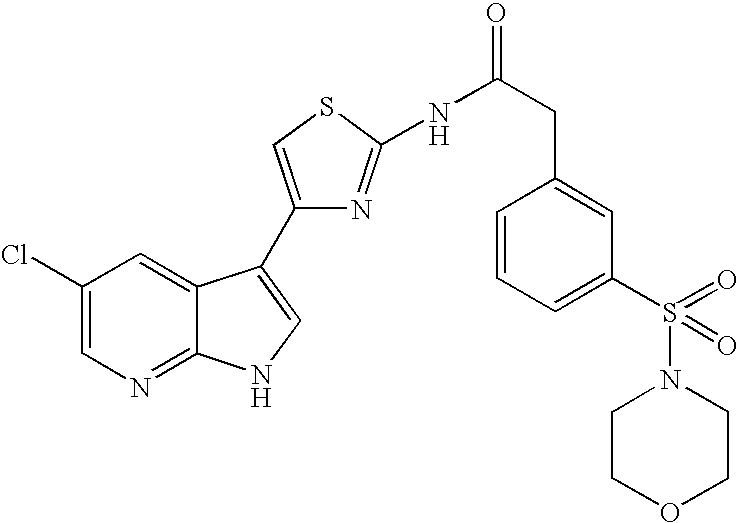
C1(Cl)=CN=C2C(=C1)C(C1=CSC(NC(CC3=CC(S(=O)(N4CCOCC4)=O)=CC=C3)=O)=N1)=CN2
